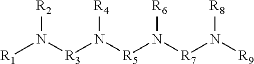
[R1]N([R3]N([R5]N([R7]N([R9])[R8])[R6])[R4])[R2]
